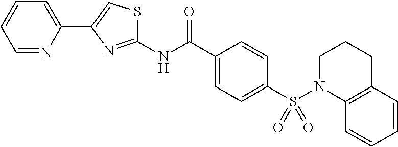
N(C(C1=CC=C(S(N2C3=C(C=CC=C3)CCC2)(=O)=O)C=C1)=O)C1=NC(C2=CC=CC=N2)=CS1
